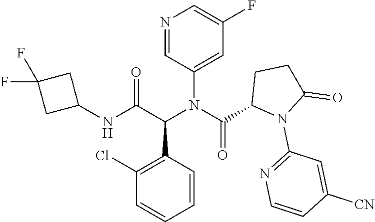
C1=C(N(C(C2N(C3=NC=CC([CN])=C3)C(=O)CC2)=O)C(C(NC2CC(F)(F)C2)=O)C2=C(Cl)C=CC=C2)C=NC=C1F
